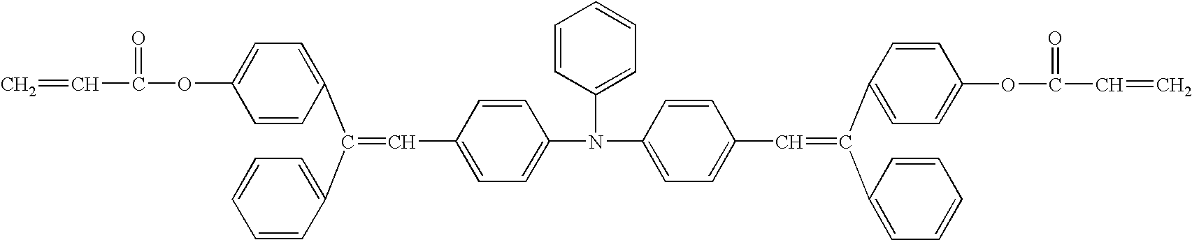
C1(OC(=O)C=C)=CC=C(C(C2=CC=CC=C2)=CC2=CC=C(N(C3=CC=CC=C3)C3=CC=C(C=C(C4=CC=C(OC(=O)C=C)C=C4)C4=CC=CC=C4)C=C3)C=C2)C=C1
